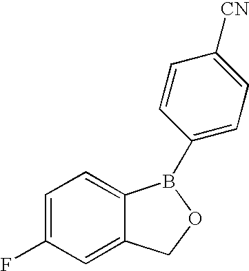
C1=C(F)C=C2C(=C1)B(C1=CC=C([CN])C=C1)OC2
